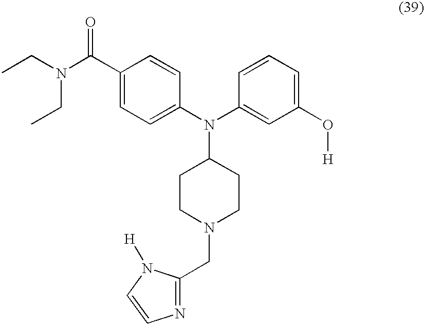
C1=C(C(N(CC)CC)=O)C=CC(N(C2=CC(O[H])=CC=C2)C2CCN(CC3=NC=CN3[H])CC2)=C1
